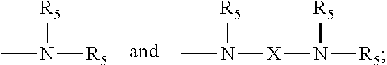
CN([R5])[R5].CN([R5])[X]N([R5])[R5]
